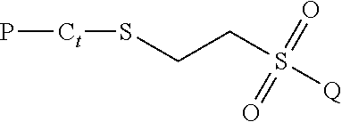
P[Ct]SCCS([Q])(=O)=O
